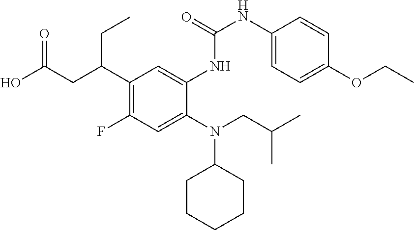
C1(C(CC(O)=O)CC)=C(F)C=C(N(CC(C)C)C2CCCCC2)C(NC(NC2=CC=C(OCC)C=C2)=O)=C1
